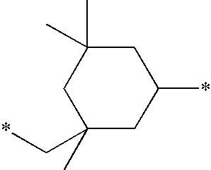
C1(C)(C)CC(C*)(C)CC(*)C1
